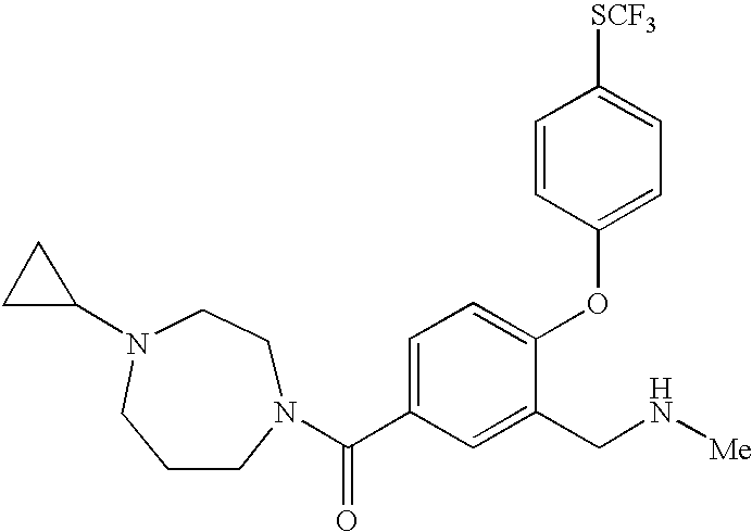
N1(C(C2=CC=C(OC3=CC=C([SCF3])C=C3)C(CN[Me])=C2)=O)CCN(C2CC2)CCC1
